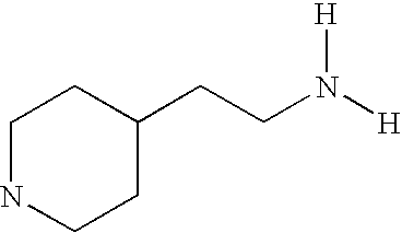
C1NCCC(CCN([H])[H])C1
